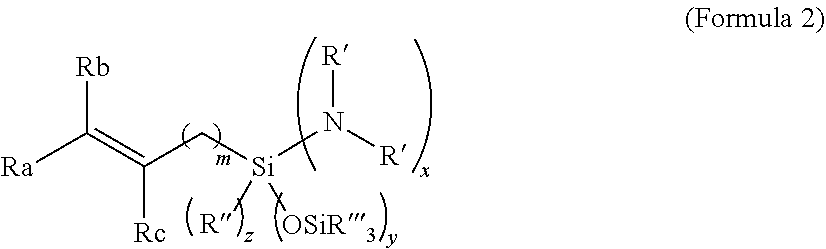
[Ra]C(=C(C[Si](N([R])[R])([R])[OSiR3])[Rc])[Rb]
